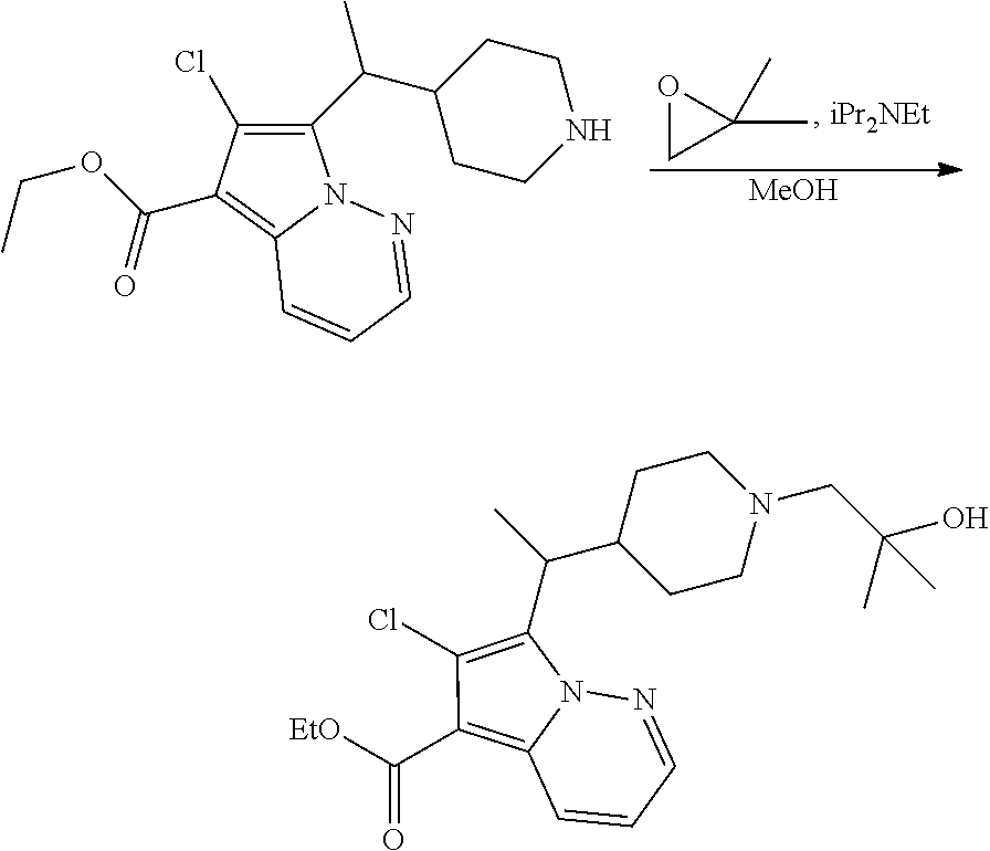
O1CC1(C)C.[MeOH].O(C(=O)C1=C2N(N=CC=C2)C(C(C)C2CCNCC2)=C1Cl)CC.[EtO]C(=O)C1=C2N(N=CC=C2)C(C(C)C2CCN(CC(O)(C)C)CC2)=C1Cl
